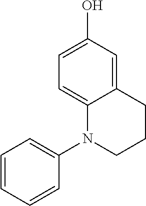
C1=CC=CC(N2CCCC3=CC(O)=CC=C23)=C1
